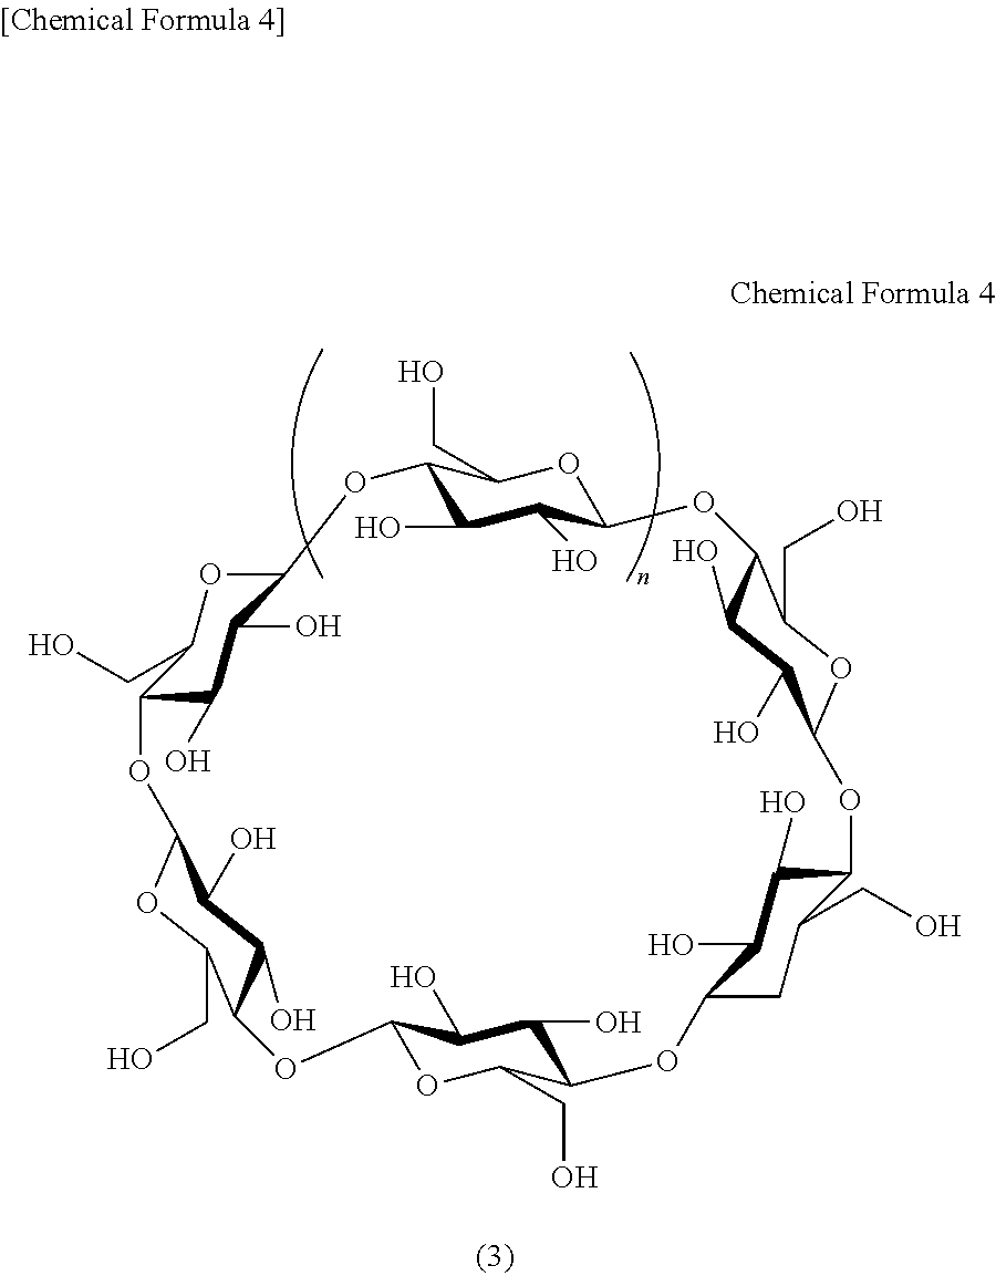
C12C(O)C(O)C(OC1CO)OC1C(CO)OC(OC3C(CO)CC(OC4C(CO)OC(OC5C(CO)OC(OC6C(O)C(O)C(O2)OC6CO)C(O)C5O)C(O)C4O)C(O)C3O)C(O)C1O
